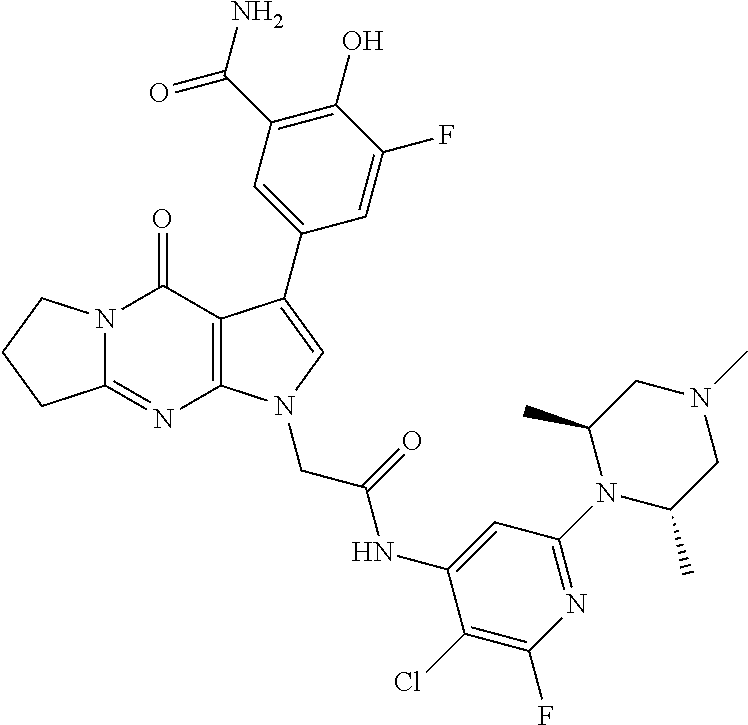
C12=NC3=C(C(=O)N1CCC2)C(C1=CC(C(N)=O)=C(O)C(F)=C1)=CN3CC(=O)NC1=CC(N2C(C)CN(C)CC2C)=NC(F)=C1Cl
